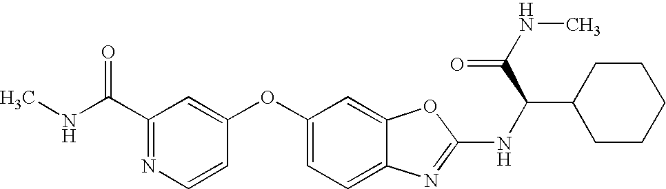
CNC(C1=NC=CC(OC2=CC=C3C(=C2)OC(NC(C2CCCCC2)C(NC)=O)=N3)=C1)=O
